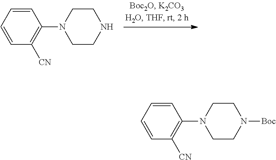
C1=CC([CN])=C(N2CCNCC2)C=C1.C1=CC([CN])=C(N2CCN([Boc])CC2)C=C1
